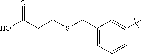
C1(CSCCC(O)=O)=CC=CC(C)=C1
